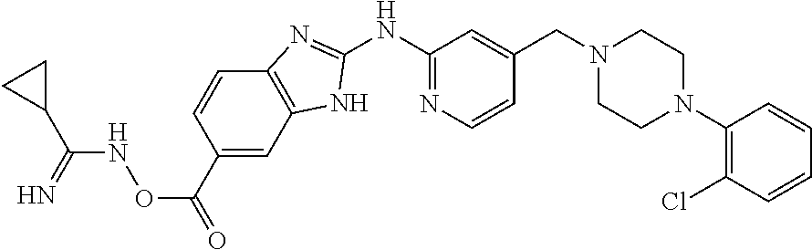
C12=C(C=C(C(=O)ONC(C3CC3)=N)C=C1)NC(NC1=NC=CC(CN3CCN(C4=C(Cl)C=CC=C4)CC3)=C1)=N2
